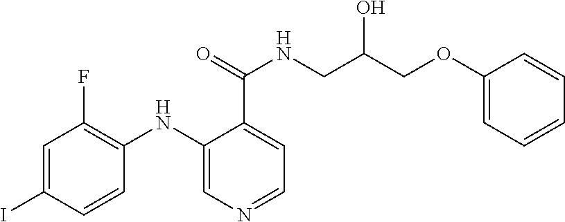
C(C1=CC=NC=C1NC1=C(F)C=C(I)C=C1)(=O)NCC(COC1=CC=CC=C1)O
